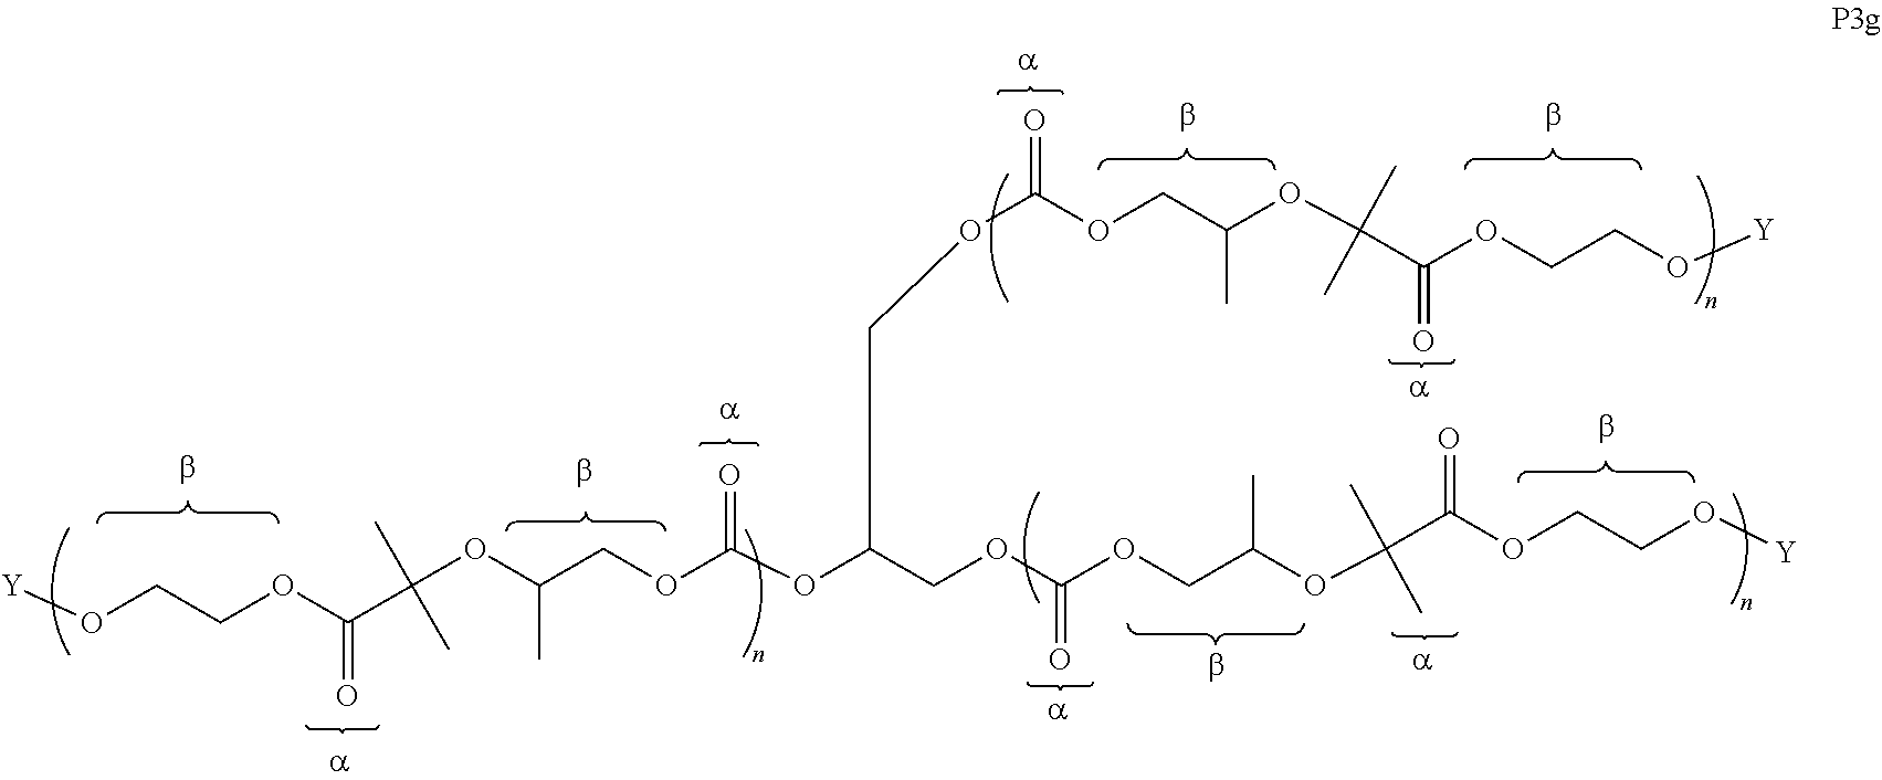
[Y]OCCOC(=O)C(OC(COC(OC(COC(OCC(OC(C(OCCO[Y])=O)(C)C)C)=O)COC(OCC(OC(C(OCCO[Y])=O)(C)C)C)=O)=O)C)(C)C
